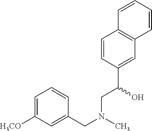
C1=C([H3CO])C=C(CN(C)CC(O)C2=CC3=C(C=C2)C=CC=C3)C=C1
